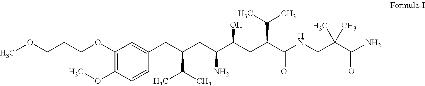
COCCCOC1=C(OC)C=CC(CC(CC(C(CC(C(=O)NCC(C(N)=O)(C)C)C(C)C)O)N)C(C)C)=C1
